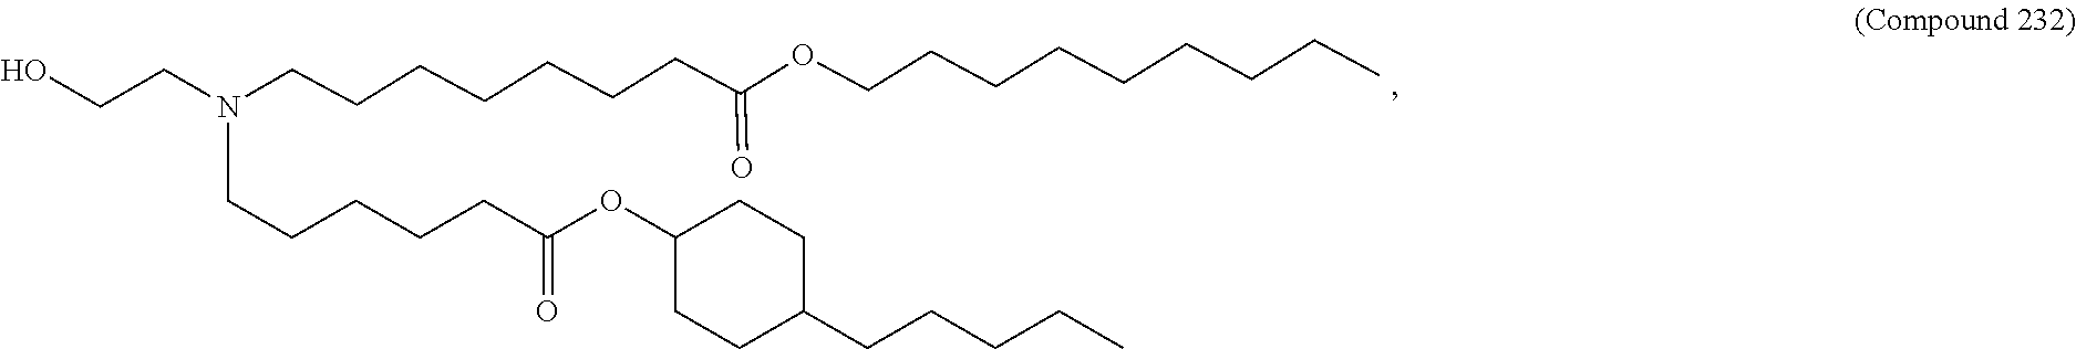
OCCN(CCCCCCCC(OCCCCCCCCC)=O)CCCCCC(OC1CCC(CCCCC)CC1)=O
